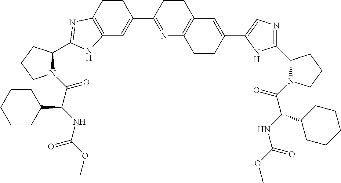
C12=C(C=CC(C3=NC4=C(C=C3)C=C(C3=CN=C(C5N(C(C(NC(OC)=O)C6CCCCC6)=O)CCC5)N3)C=C4)=C1)N=C(C1CCCN1C(C(NC(OC)=O)C1CCCCC1)=O)N2
